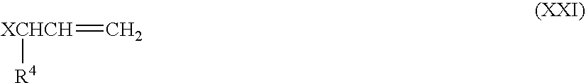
[XCHCH](=C)[R4]
